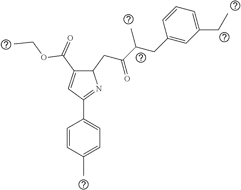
C1(CC(C(CC2=CC(CC)=CC=C2)C)=O)C(C(=O)OCC)=CC(C2=CC=C(C)C=C2)=N1
